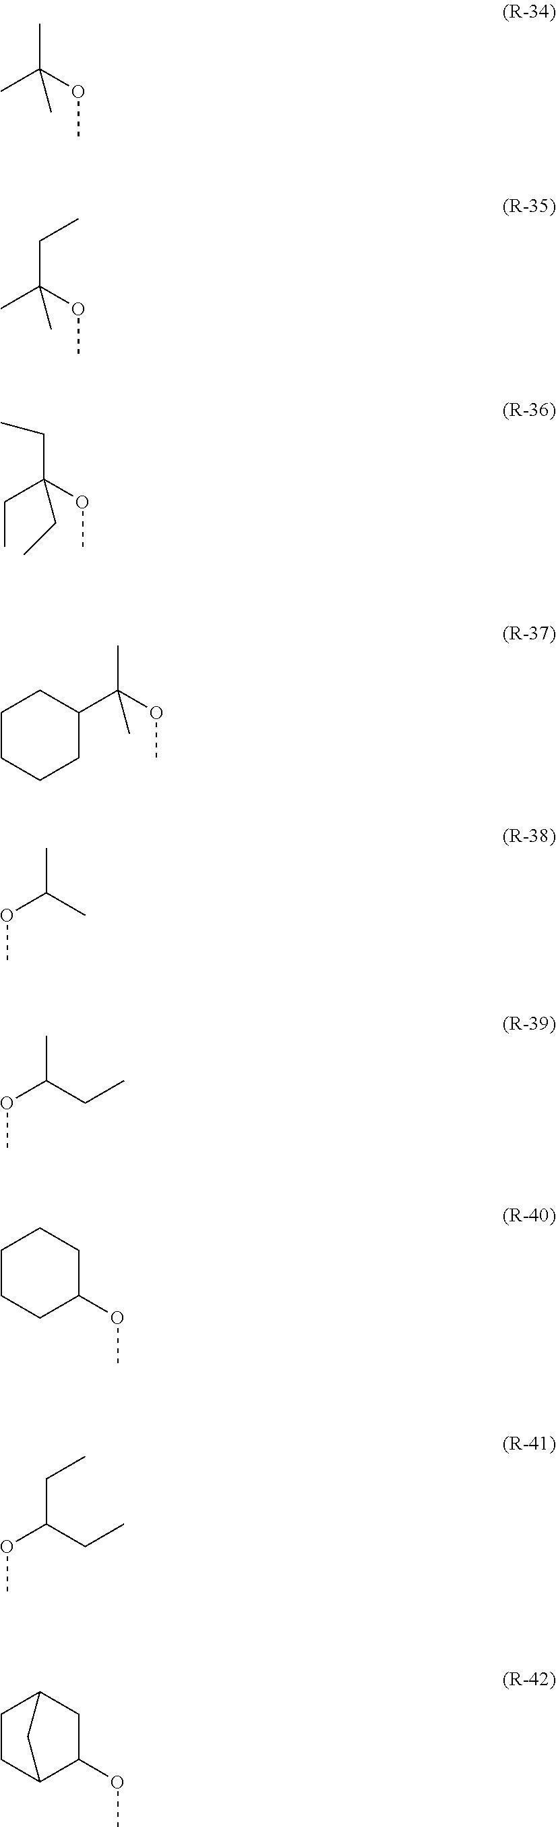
CC(OC)(C)C.C(C(OC)(C)C)C.C(C(OC)(CC)CC)C.CC(OC)(C1CCCCC1)C.CC(C)OC.CC(CC)OC.C1(OC)C2CCC(C1)C2.C1CCC(OC)CC1.C(C(CC)OC)C
